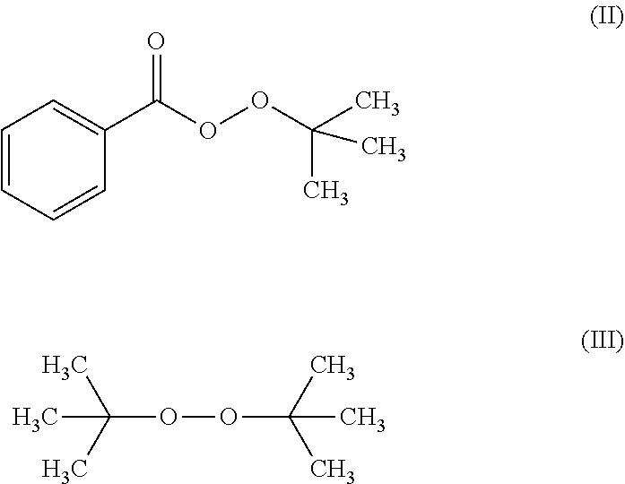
C1=CC=CC(C(OOC(C)(C)C)=O)=C1.C(OOC(C)(C)C)(C)(C)C
